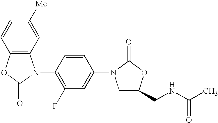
C12=C(OC(=O)N1C1=C(F)C=C(N3CC(CNC(C)=O)OC3=O)C=C1)C=CC([Me])=C2
